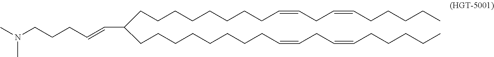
CN(CCCC=CC(CCCCCCCCC=CCC=CCCCCC)CCCCCCCCC=CCC=CCCCCC)C
